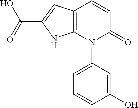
C12=C(N(C3=CC=CC(O)=C3)C(=O)C=C1)NC(C(=O)O)=C2
